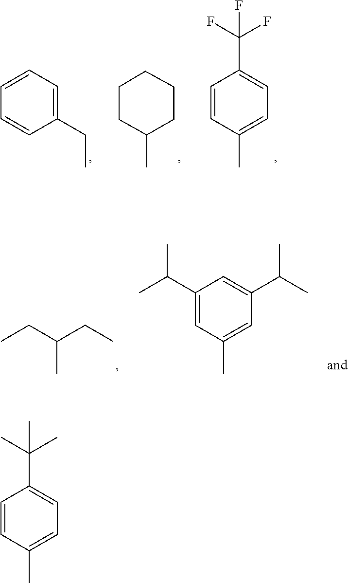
C1=CC(C)=CC=C1C(F)(F)F.C1C(C)CCCC1.C1(CC)=CC=CC=C1.CCC(CC)C.C1(C(C)C)=CC(C)=CC(C(C)C)=C1.C1=CC(C)=CC=C1C(C)(C)C
